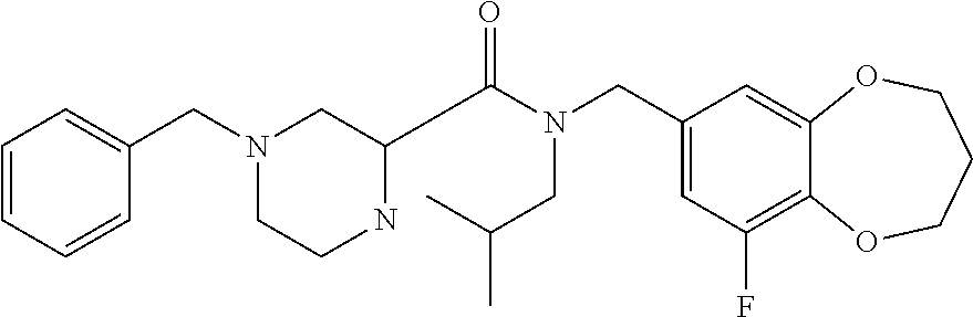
C1(CN(C(=O)C2NCCN(CC3=CC=CC=C3)C2)CC(C)C)=CC(F)=C2C(=C1)OCCCO2
